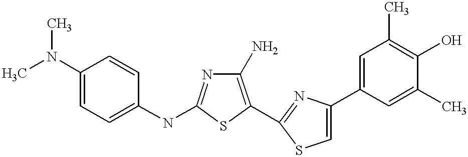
C1(N)=C(C2=NC(C3=CC(C)=C(O)C(C)=C3)=CS2)SC(NC2=CC=C(N(C)C)C=C2)=N1
